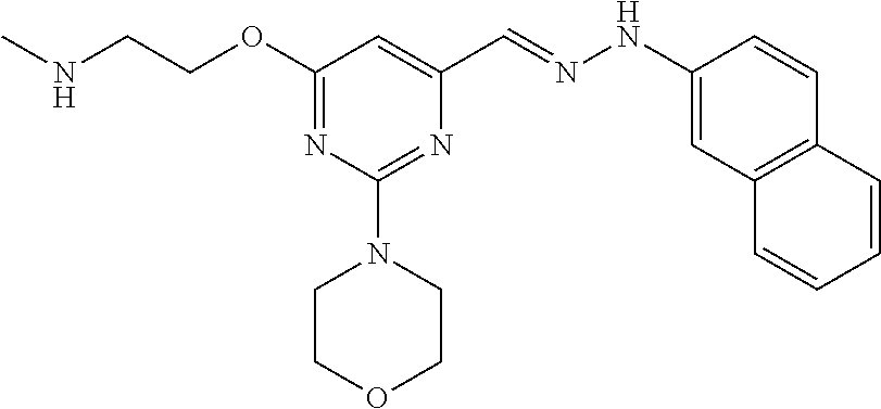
N(CCOC1=NC(N2CCOCC2)=NC(C=NNC2=CC3=C(C=C2)C=CC=C3)=C1)C
